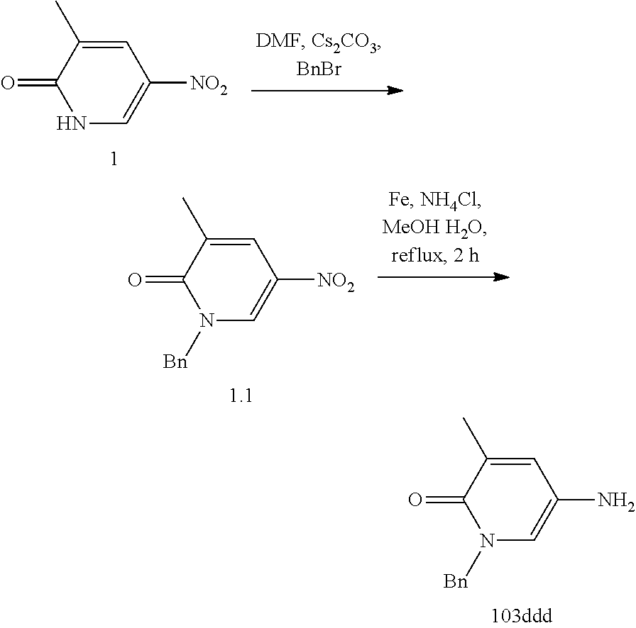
C1=C(C)C(=O)NC=C1[NO2].C1=C(C)C(=O)N([Bn])C=C1N.C1=C(C)C(=O)N([Bn])C=C1[NO2]
